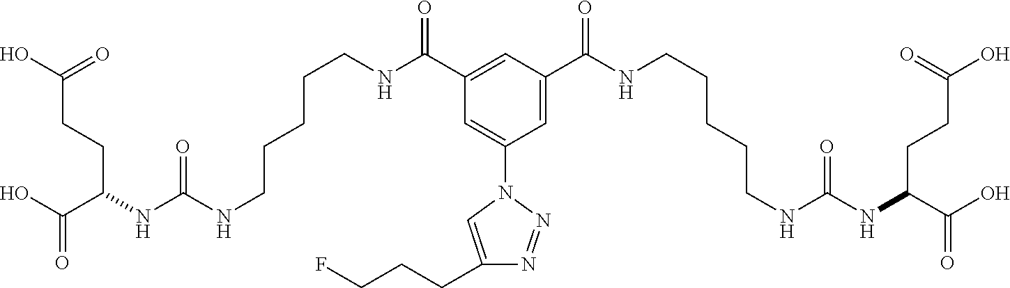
OC(C(NC(NCCCCCNC(C1=CC(C(NCCCCCNC(NC(C(O)=O)CCC(=O)O)=O)=O)=CC(N2C=C(CCCF)N=N2)=C1)=O)=O)CCC(=O)O)=O
